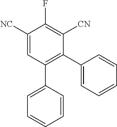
C1([NC])=CC(C2=CC=CC=C2)=C(C2=CC=CC=C2)C([CN])=C1F
